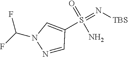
N1=CC(S(=N[TBS])(=O)N)=CN1C(F)F
